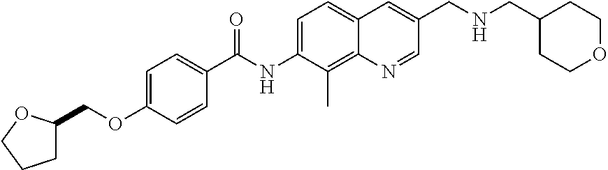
C1=C(OCC2CCCO2)C=CC(C(NC2=CC=C3C(=C2C)N=CC(CNCC2CCOCC2)=C3)=O)=C1
